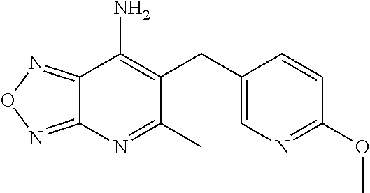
C12=NON=C1N=C(C)C(CC1=CN=C(OC)C=C1)=C2N
